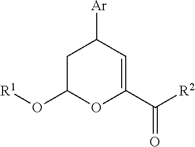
C1([Ar])CC(O[R1])OC(C([R2])=O)=C1
